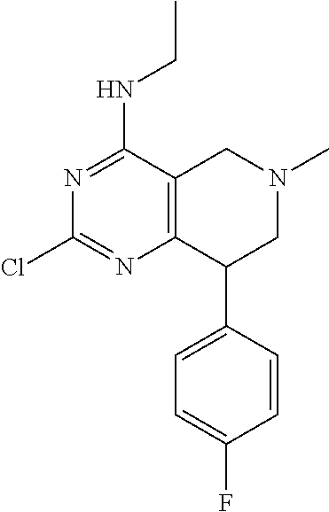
C1=CC(C2C3=C(CN(C)C2)C(NCC)=NC(Cl)=N3)=CC=C1F
